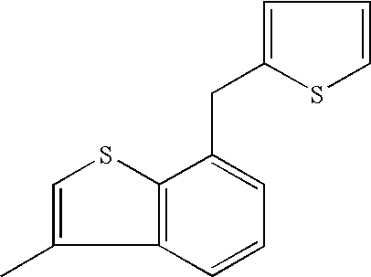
C1(C)=CSC2=C1C=CC=C2CC1=CC=CS1
